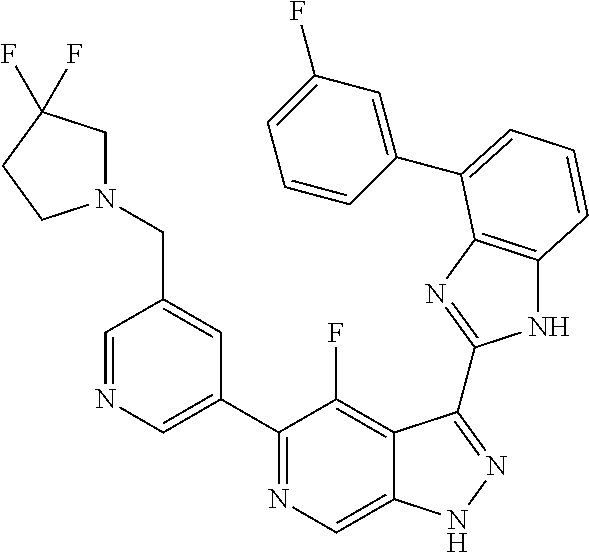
C1=NC=C(C2=NC=C3C(=C2F)C(C2=NC4=C(N2)C=CC=C4C2=CC(F)=CC=C2)=NN3)C=C1CN1CC(F)(F)CC1
